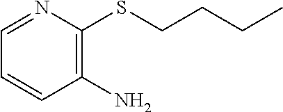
C1(N)=C(SCCCC)N=CC=C1
